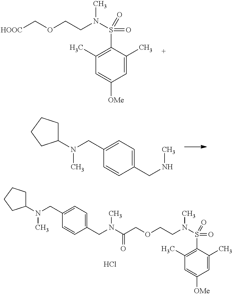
C(C1=CC=C(CN(C)C2CCCC2)C=C1)N(C(COCCN(S(=O)(=O)C1=C(C)C=C([OMe])C=C1C)C)=O)C.Cl.O(CCN(S(=O)(=O)C1=C(C)C=C([OMe])C=C1C)C)C[HOOC].C1(CN(C2CCCC2)C)=CC=C(CNC)C=C1
